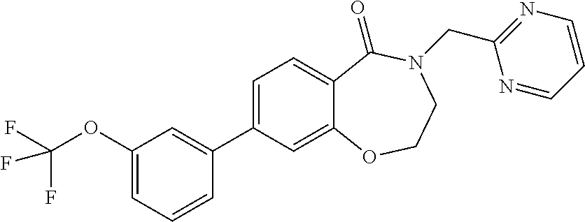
C1=C(C2=CC(OC(F)(F)F)=CC=C2)C=C2C(=C1)C(=O)N(CC1=NC=CC=N1)CCO2
